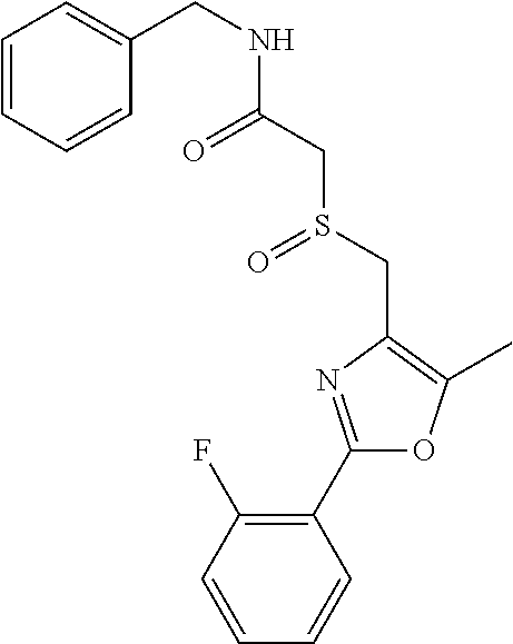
C1=CC(F)=C(C2=NC(CS(=O)CC(=O)NCC3=CC=CC=C3)=C(C)O2)C=C1
